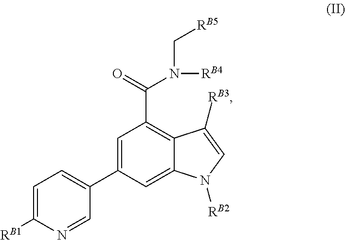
C1=C(C2=CC=C([RB1])N=C2)C=C2C(=C1C(=O)N([RB4])C[RB5])C([RB3])=CN2[RB2]
